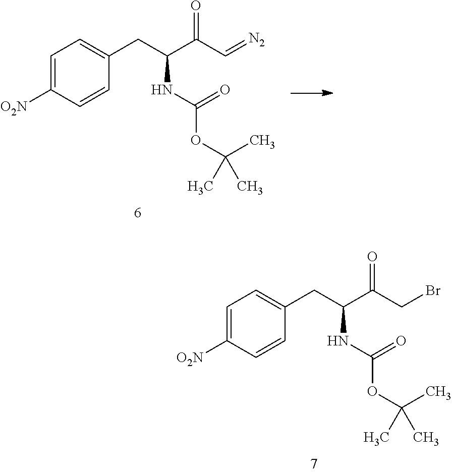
C1=C([O2N])C=CC(CC(C(C=[N2])=O)NC(=O)OC(C)(C)C)=C1.C1=C([O2N])C=CC(CC(C(CBr)=O)NC(=O)OC(C)(C)C)=C1
